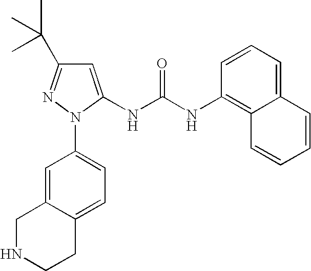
C1=C2C(=CC=C1N1C(NC(NC3=C4C(=CC=C3)C=CC=C4)=O)=CC(C(C)(C)C)=N1)CCNC2
